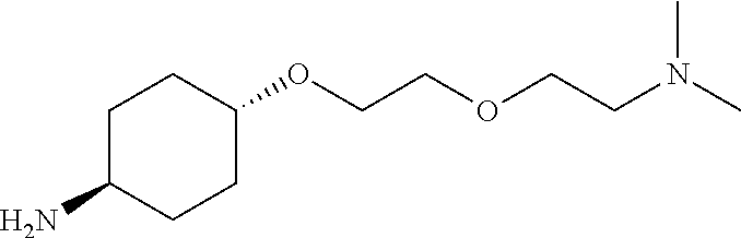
C1C(N)CCC(OCCOCCN(C)C)C1
